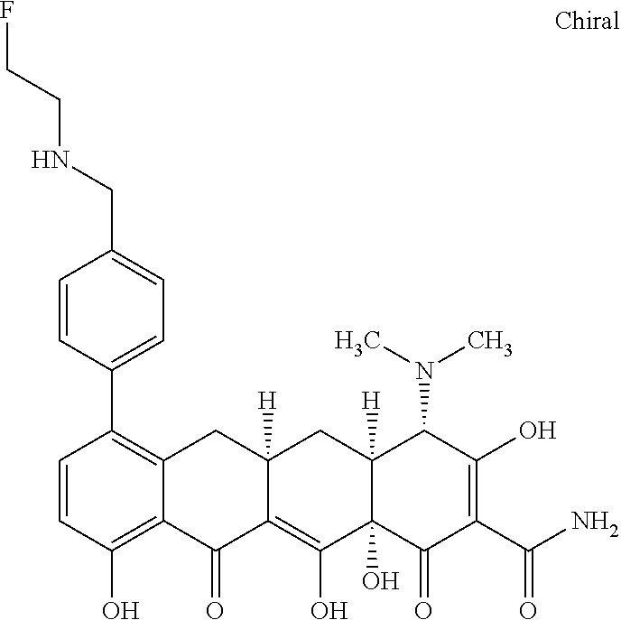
C12([H])C(O)(C(=O)C(C(N)=O)=C(O)C1N(C)C)C(O)=C1C([H])(C2)CC2=C(C3=CC=C(CNCCF)C=C3)C=CC(O)=C2C1=O
